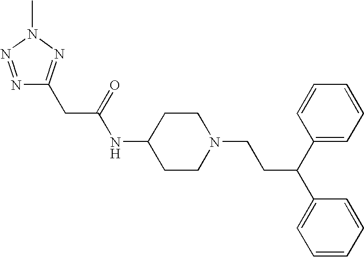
N1=NN(C)N=C1CC(NC1CCN(CCC(C2=CC=CC=C2)C2=CC=CC=C2)CC1)=O
